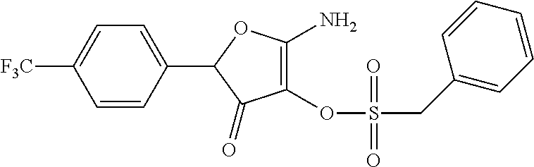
C1(=O)C(OS(CC2=CC=CC=C2)(=O)=O)=C(N)OC1C1=CC=C([CF3])C=C1
